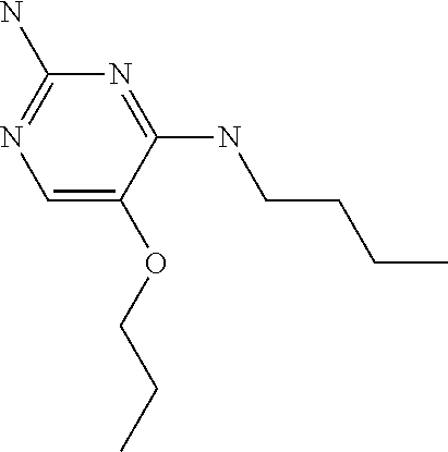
C1=C(OCCC)C(NCCCC)=NC(N)=N1
